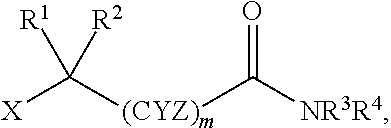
[X]C([(CYZ)m]C([NR3R4])=O)([R2])[R1]
